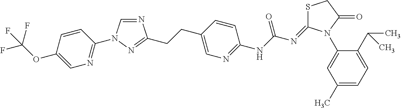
N1=CN(C2=NC=C(OC(F)(F)F)C=C2)N=C1CCC1=CN=C(NC(N=C2SCC(=O)N2C2=CC(C)=CC=C2C(C)C)=O)C=C1
